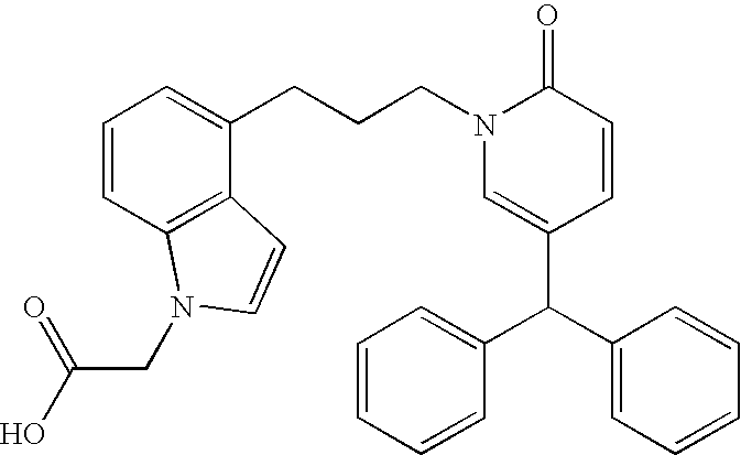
C(CCN1C=C(C(C2=CC=CC=C2)C2=CC=CC=C2)C=CC1=O)C1=CC=CC2=C1C=CN2CC(O)=O
